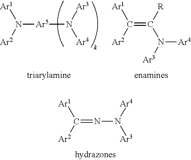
N([Ar5]N([Ar4])[Ar3])([Ar2])[Ar1].C(=C([R])N([Ar3])[Ar4])([Ar2])[Ar1].C(=NN([Ar3])[Ar4])([Ar2])[Ar1]
